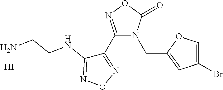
C1(C2=NOC(=O)N2CC2=CC(Br)=CO2)=NON=C1NCCN.I
